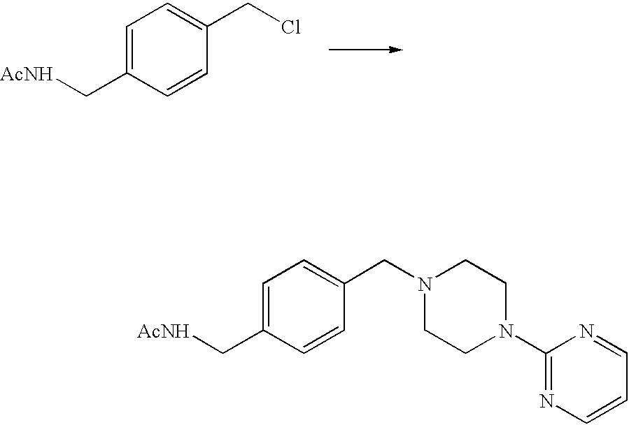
C1=C(C[AcNH])C=CC(CCl)=C1.C1=C(C[AcNH])C=CC(CN2CCN(C3=NC=CC=N3)CC2)=C1
